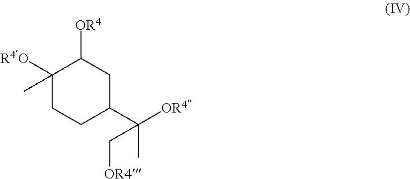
C1([R4O])(C)CCC(C([OR4])(C[OR4])C)CC1[OR4]
